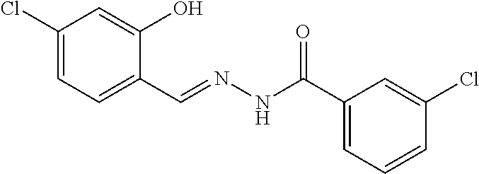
C1(Cl)=CC=C(C=NNC(C2=CC=CC(Cl)=C2)=O)C(O)=C1
